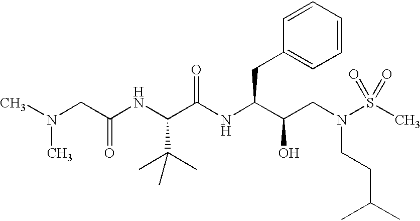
N(CC(NC(C(NC(C(CN(S(C)(=O)=O)CCC(C)C)O)CC1=CC=CC=C1)=O)C(C)(C)C)=O)(C)C
